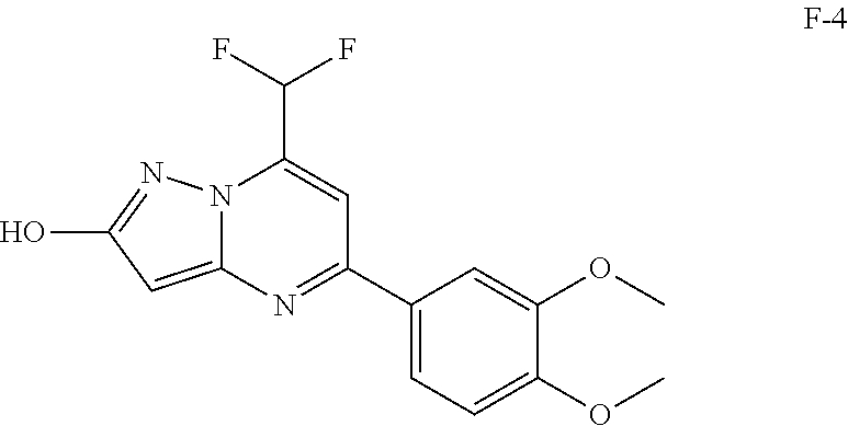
N12C(=CC(O)=N1)N=C(C1=CC=C(OC)C(OC)=C1)C=C2C(F)F
